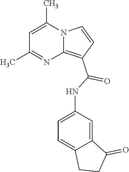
C1=C(C)N2C(=C(C(=O)NC3=CC=C4C(=C3)C(=O)CC4)C=C2)N=C1C
